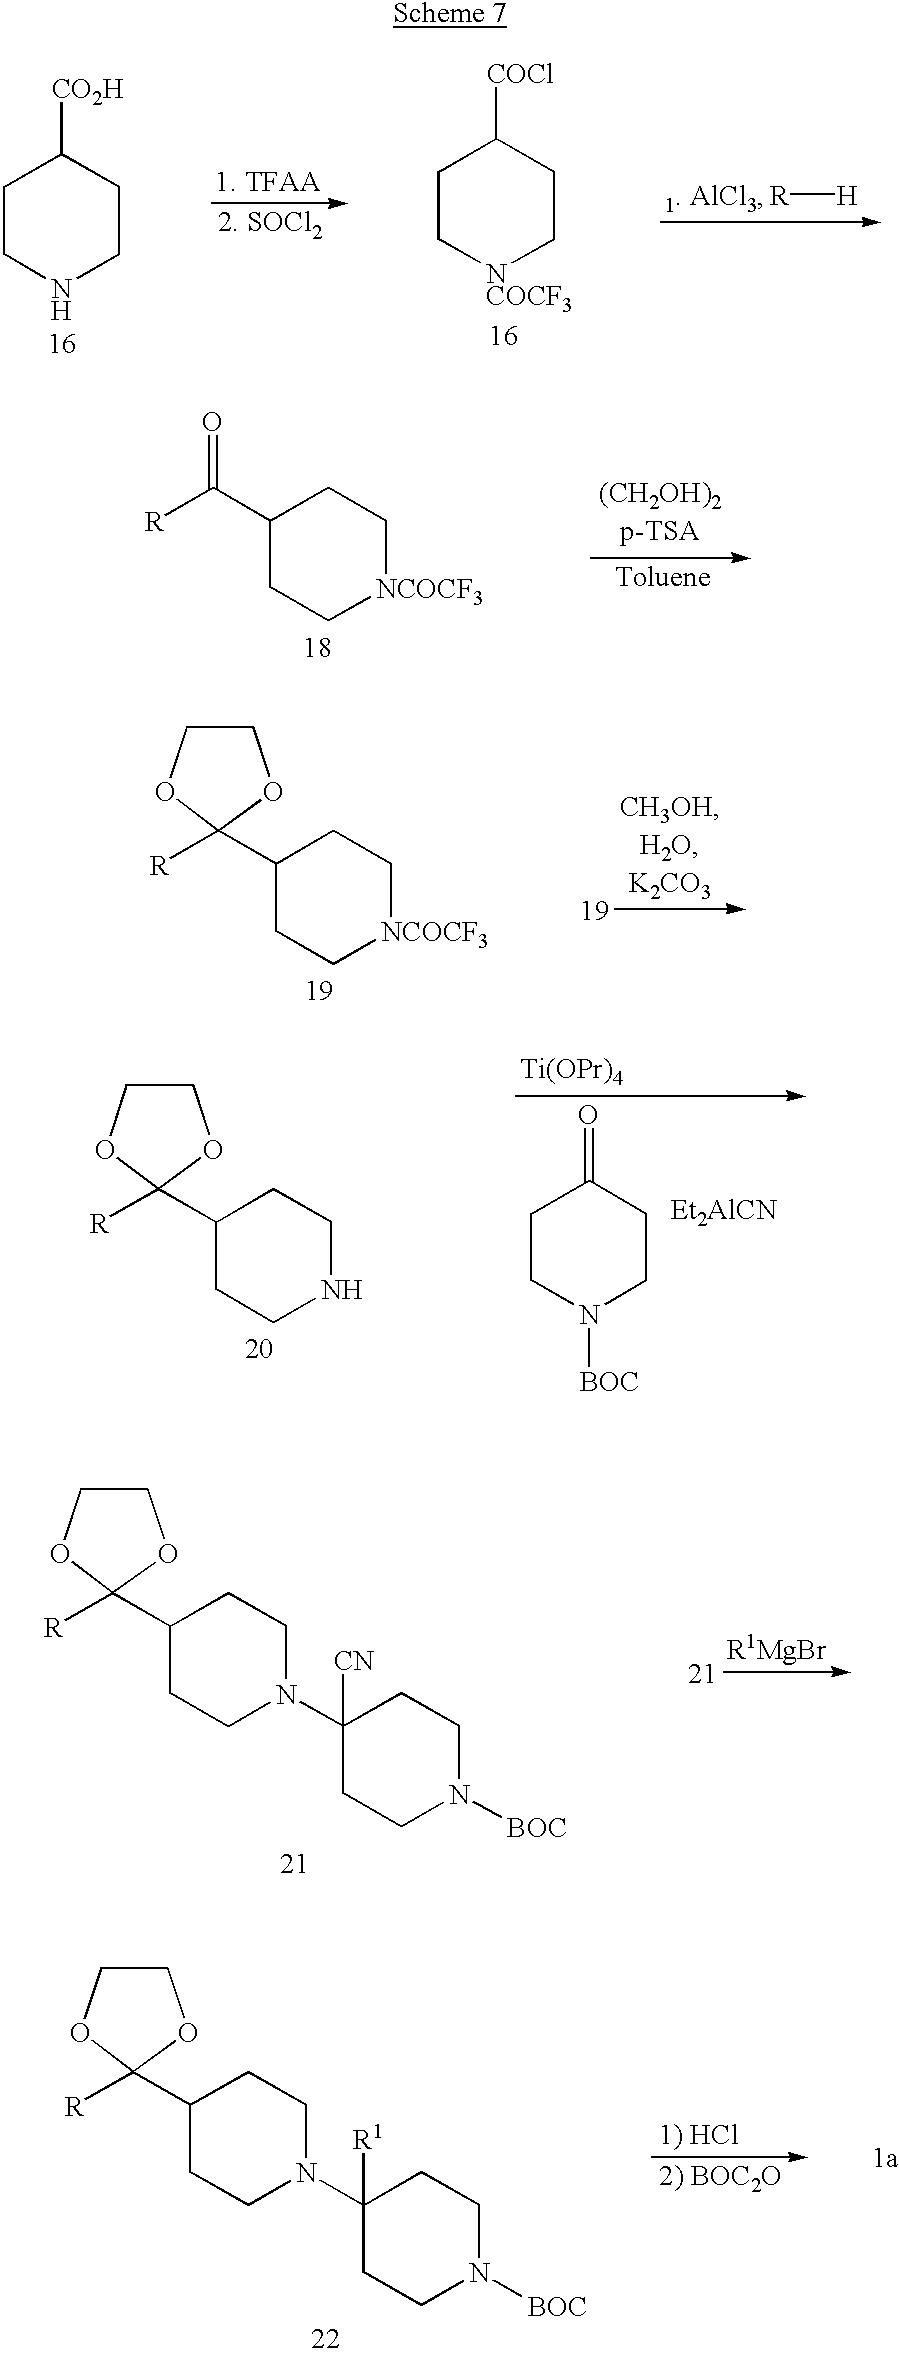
C1CNCCC1[CO2H].C1C[NCOCF3]CCC1[COCl].[R][H].C1(C(=O)[R])CC[NCOCF3]CC1.C1(C2([R])OCCO2)CC[NCOCF3]CC1.C1(C2([R])OCCO2)CCNCC1.[Ti(OPr)4].[Et2AlCN].C1CN([BOC])CCC1=O.C1(C2([R])OCCO2)CCN(C2([R1])CCN([BOC])CC2)CC1.C1(C2([R])OCCO2)CCN(C2([CN])CCN([BOC])CC2)CC1
